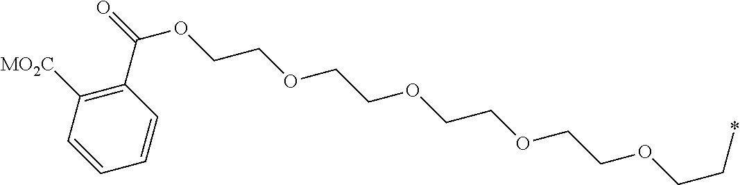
O=C(OCCOCCOCCOCCOCC*)C1=C([MO2C])C=CC=C1
